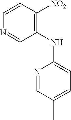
C1(NC2=CC=C(C)C=N2)=C([NO2])C=CN=C1
